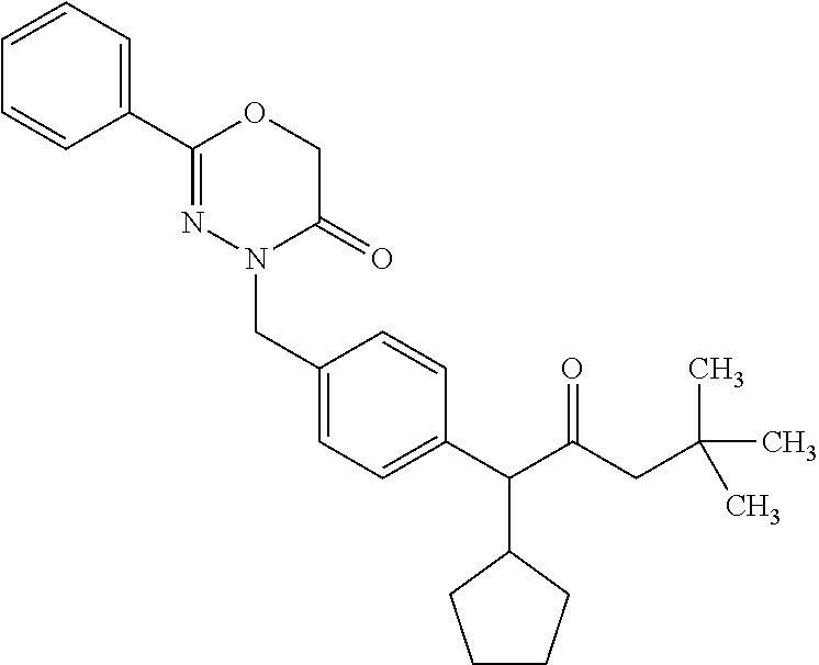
C1(C2=NN(CC3=CC=C(C(C(CC(C)(C)C)=O)C4CCCC4)C=C3)C(=O)CO2)=CC=CC=C1
